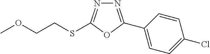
N1=C(C2=CC=C(Cl)C=C2)OC(SCCOC)=N1
